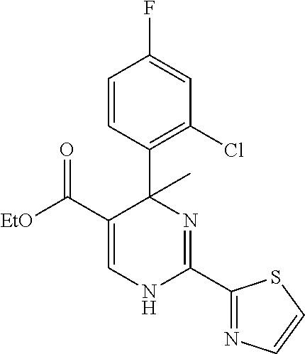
C1=CC(C2(C)C(C([EtO])=O)=CNC(C3=NC=CS3)=N2)=C(Cl)C=C1F
